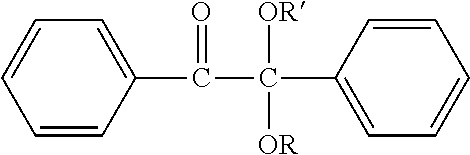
C1=CC(C(C(C2=CC=CC=C2)([OR])[OR])=O)=CC=C1
